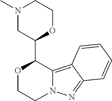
O1CCN2C(=C3C(=N2)C=CC=C3)C1C1OCCN(C)C1
